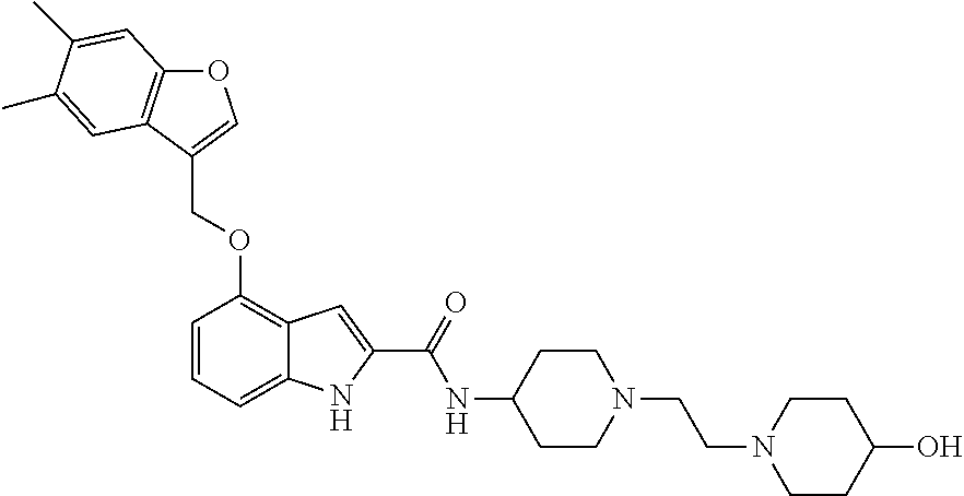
C(OC1=C2C(=CC=C1)NC(C(NC1CCN(CCN3CCC(O)CC3)CC1)=O)=C2)C1=COC2=C1C=C(C)C(C)=C2
